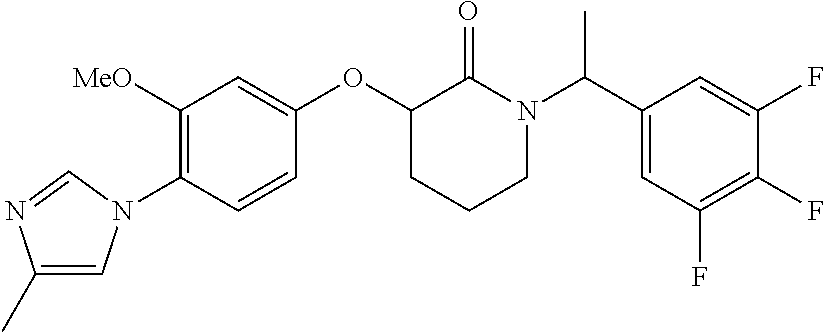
C1([MeO])=C(N2C=C(C)N=C2)C=CC(OC2CCCN(C(C3=CC(F)=C(F)C(F)=C3)C)C2=O)=C1
